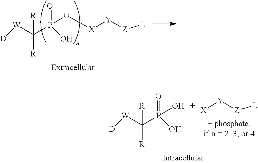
O=P(O)(O[X][Y][Z][L])C([W][D])([R])[R].O=P(O)(O)C([W][D])([R])[R].[X][Y][Z][L]
